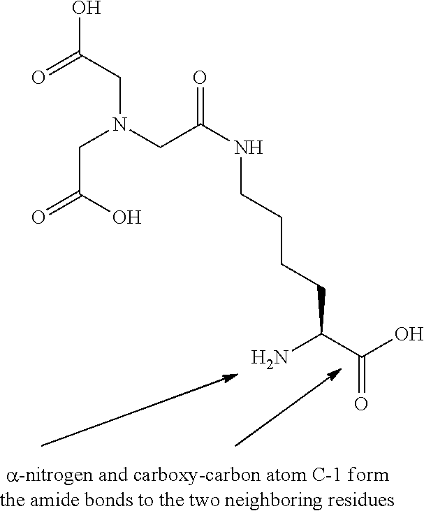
NC(C(O)=O)CCCCNC(=O)CN(CC(=O)O)CC(O)=O
